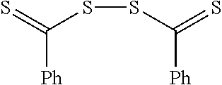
S(C(=S)[Ph])SC(=S)[Ph]
